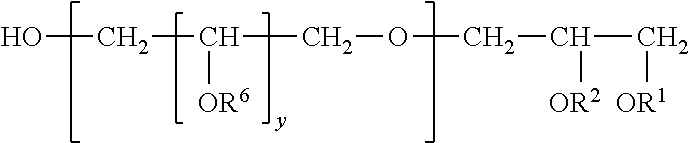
OCC([OR6])COCC(C[OR1])[OR2]
